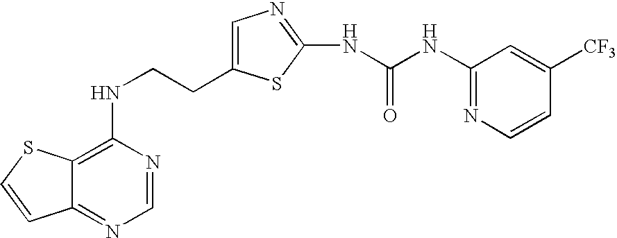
C(CNC1=C2C(=NC=N1)C=CS2)C1=CN=C(NC(=O)NC2=NC=CC([CF3])=C2)S1
